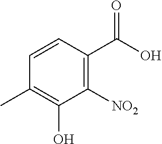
C1=CC(C)=C(O)C([NO2])=C1C(O)=O
